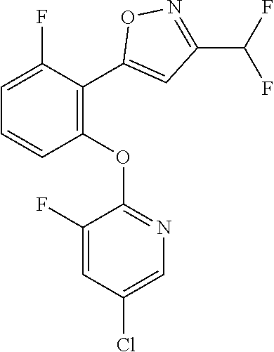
C1(OC2=NC=C(Cl)C=C2F)=C(C2=CC(C(F)F)=NO2)C(F)=CC=C1
